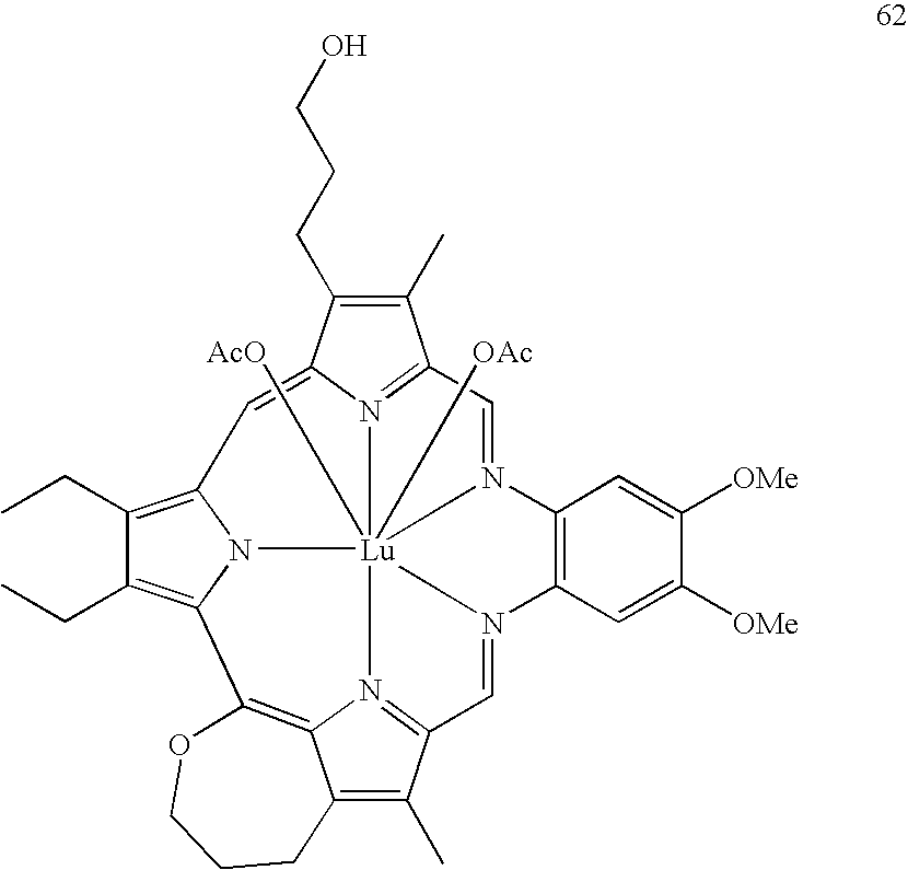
C1(C)=C(CCCO)C2=CC3=C(CC)C(CC)=C4N3[Lu]356([OAc])([AcO])N2=C1C=N3C1=C(C=C([OMe])C([OMe])=C1)N5=CC1=N6C2=C4OCCCC2=C1C
